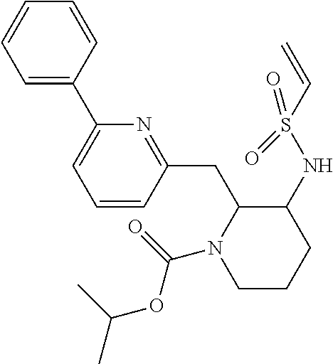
C(C)(C)OC(=O)N1CCCC(NS(C=C)(=O)=O)C1CC1=NC(C2=CC=CC=C2)=CC=C1
